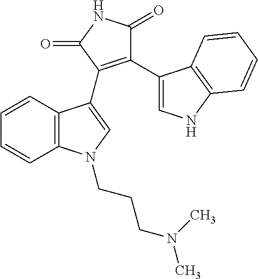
C12=C(C=CC=C1)C(C1=C(C3=CNC4=C3C=CC=C4)C(=O)NC1=O)=CN2CCCN(C)C
